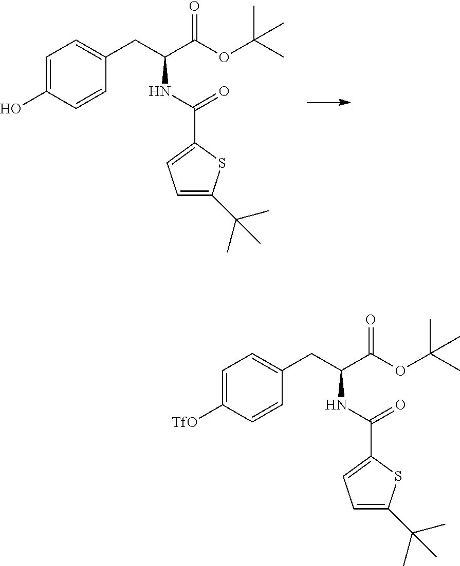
C1=C(O)C=CC(CC(C(OC(C)(C)C)=O)NC(C2=CC=C(C(C)(C)C)S2)=O)=C1.C1=C([TfO])C=CC(CC(C(OC(C)(C)C)=O)NC(C2=CC=C(C(C)(C)C)S2)=O)=C1
